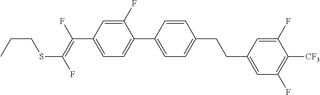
C(C1=CC=C(C2=CC=C(CCC3=CC(F)=C([CF3])C(F)=C3)C=C2)C(F)=C1)(=C(F)SCCC)F
